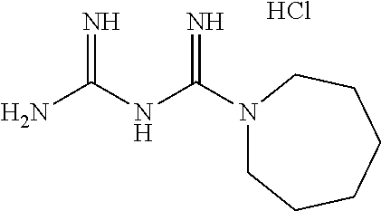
Cl.N1(C(NC(N)=N)=N)CCCCCC1
